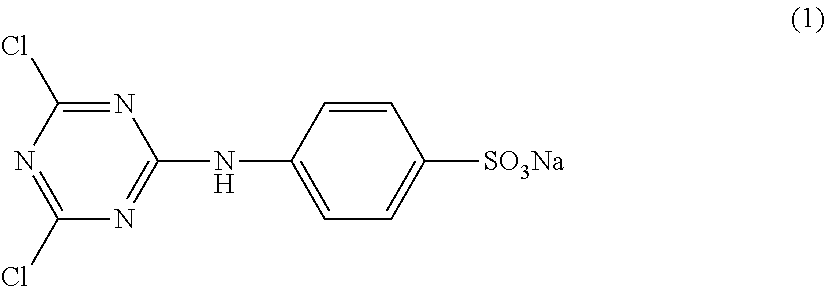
N1=C(Cl)N=C(NC2=CC=C([SO3Na])C=C2)N=C1Cl
